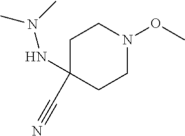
C1C(NN(C)C)(C#N)CCN(OC)C1
